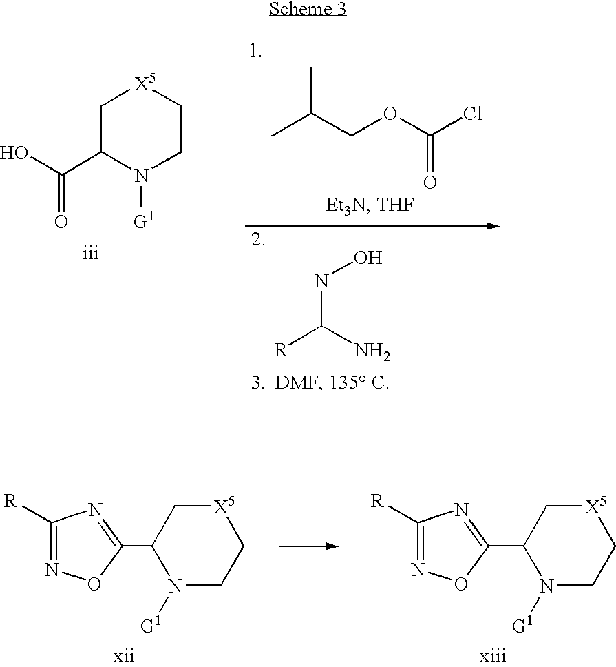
C1C(C(O)=O)N([G1])CC[X5]1.C(COC(Cl)=O)(C)C.N(C([R])N)O.C1(C2=NC([R])=NO2)N([G1])CC[X5]C1.C1(C2=NC([R])=NO2)N([G1])CC[X5]C1
